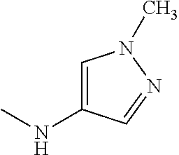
CNC1=CN(C)N=C1
